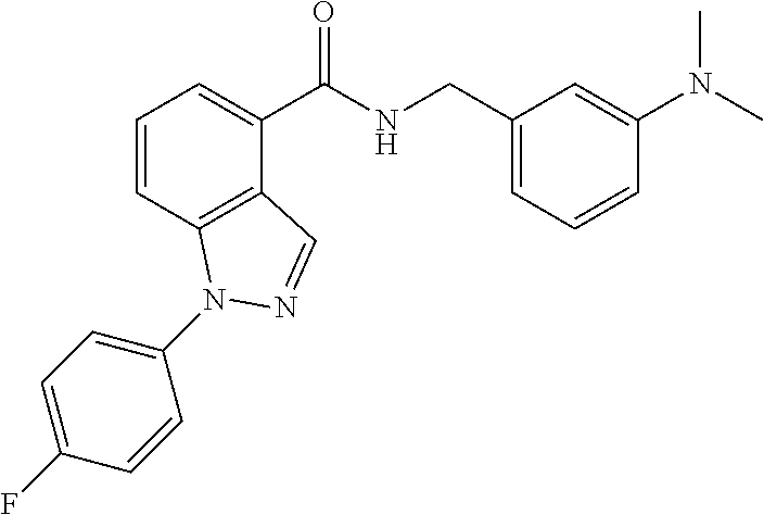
C1=CC2=C(C(C(NCC3=CC=CC(N(C)C)=C3)=O)=C1)C=NN2C1=CC=C(F)C=C1
